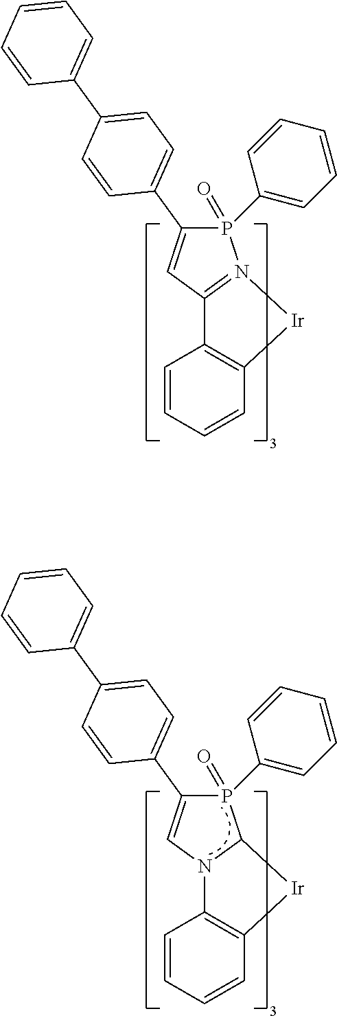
C1=CC=CC2=C1C1=N(P(=O)(C3=CC=CC=C3)C(C3=CC=C(C4=CC=CC=C4)C=C3)=C1)[Ir]2.C1=CC=CC2=C1N1C(P(=O)(C3=CC=CC=C3)C(C3=CC=C(C4=CC=CC=C4)C=C3)=C1)[Ir]2
